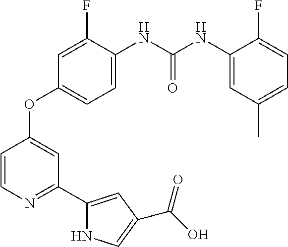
C1=C(F)C(NC(=O)NC2=CC(C)=CC=C2F)=CC=C1OC1=CC(C2=CC(C(O)=O)=CN2)=NC=C1
